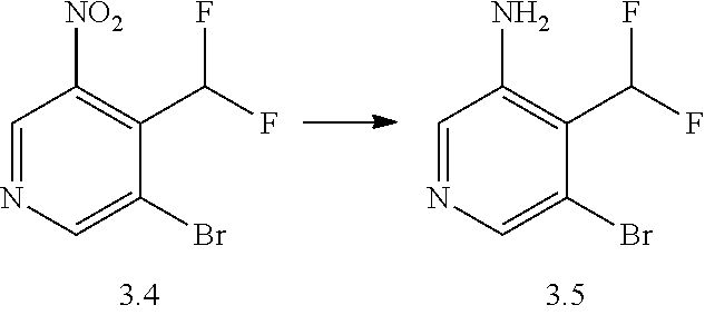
C1=NC=C(Br)C(C(F)F)=C1[NO2].C1=NC=C(Br)C(C(F)F)=C1N
